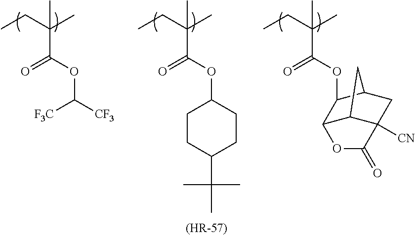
CCC(C)(C)C(OC([CF3])[F3C])=O.CCC(C)(C)C(OC1CCC(C(C)(C)C)CC1)=O.CCC(C)(C)C(OC1C2C3C([CN])(CC1C3)C(=O)O2)=O.[(HR-57)]
